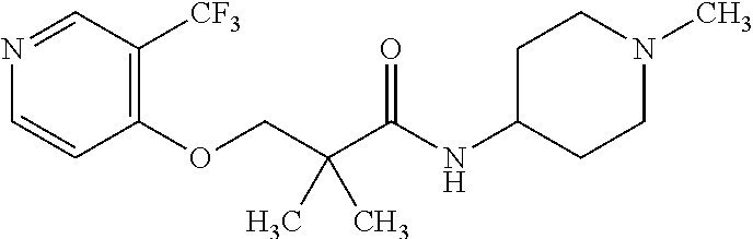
N1=CC([CF3])=C(OCC(C(NC2CCN(C)CC2)=O)(C)C)C=C1
